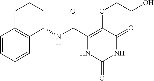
C1(C(=O)NC2C3=C(CCC2)C=CC=C3)=C(OCCO)C(=O)NC(=O)N1
